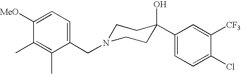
C1(CN2CCC(O)(C3=CC=C(Cl)C([CF3])=C3)CC2)=CC=C([MeO])C(C)=C1C
